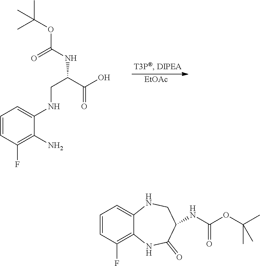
C1=CC(F)=C(N)C(NCC(C(=O)O)NC(=O)OC(C)(C)C)=C1.[EtOAc].C1=CC(F)=C2C(=C1)NCC(NC(OC(C)(C)C)=O)C(=O)N2
